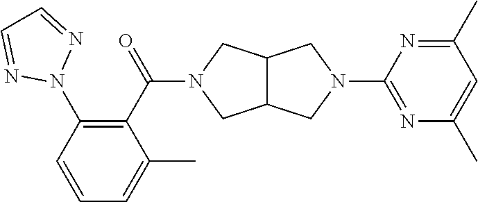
C12C(CN(C(C3=C(N4N=CC=N4)C=CC=C3C)=O)C1)CN(C1=NC(C)=CC(C)=N1)C2
